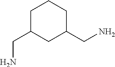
C1C(CN)CC(CN)CC1
